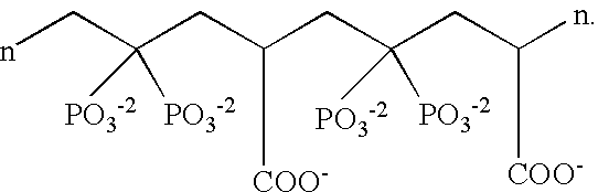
nCC(CC(CC(CC(n)[COO-])([PO3-2])[PO3-2])[COO-])([PO3-2])[PO3-2]
